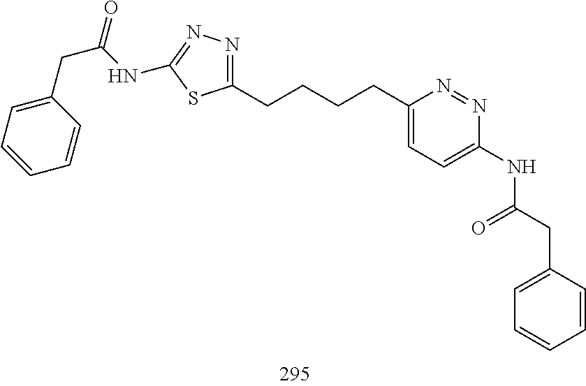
C1(CCCCC2=NN=C(NC(CC3=CC=CC=C3)=O)S2)=CC=C(NC(CC2=CC=CC=C2)=O)N=N1
